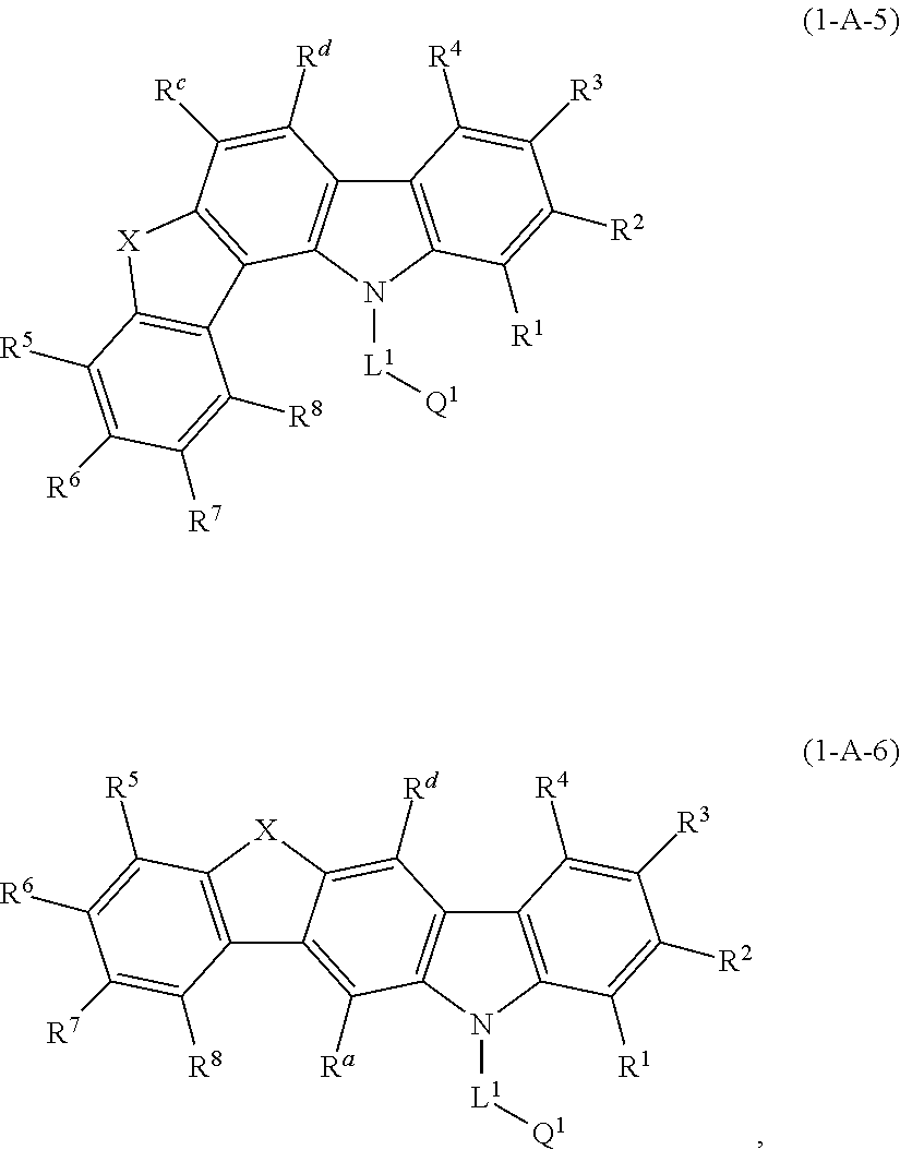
C12=C([Ra])C3=C(C([Rd])=C1[X]C1=C2C([R8])=C([R7])C([R6])=C1[R5])C1=C(N3[L1][Q1])C([R1])=C([R2])C([R3])=C1[R4].C12=C(C3=C(C([Rd])=C1[Rc])C1=C(N3[L1][Q1])C([R1])=C([R2])C([R3])=C1[R4])C1=C([X]2)C([R5])=C([R6])C([R7])=C1[R8]
